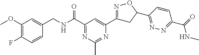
C1(OC)=C(F)C=CC(CNC(C2=NC(C)=NC(C3=NOC(C4=NN=C(C(=O)NC)C=C4)C3)=C2)=O)=C1
